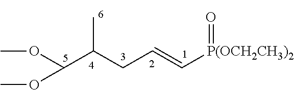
COC(OC)C(C)CC=C[P(OCH2CH3)2]=O
